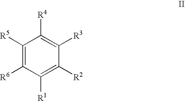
[R4]C1=C([R3])C([R2])=C([R1])C([R6])=C1[R5]
